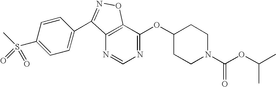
C12=C(C(OC3CCN(C(OC(C)C)=O)CC3)=NC=N1)ON=C2C1=CC=C(S(C)(=O)=O)C=C1
